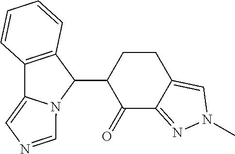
C12=C(C(C3C(=O)C4=NN(C)C=C4CC3)N3C1=CN=C3)C=CC=C2
